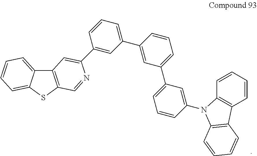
C12=C(SC3=CC=CC=C13)C=NC(C1=CC(C3=CC(C4=CC=CC(N5C6=C(C=CC=C6)C6=C5C=CC=C6)=C4)=CC=C3)=CC=C1)=C2
